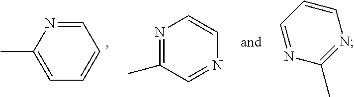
C1=NC(C)=CC=C1.N1=C(C)C=NC=C1.C1=NC(C)=NC=C1
